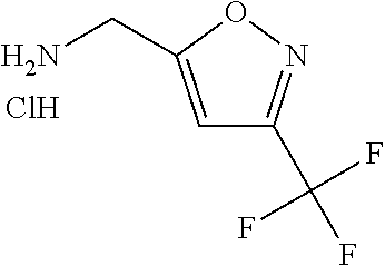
NCC1=CC(C(F)(F)F)=NO1.Cl
